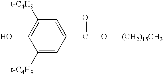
C1([t-C4H9])=CC(C(=O)O[(CH2)15CH3])=CC([t-C4H9])=C1O
